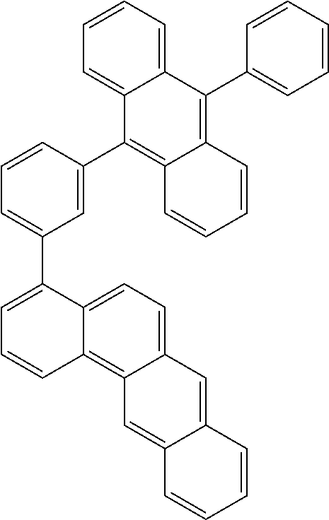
C12=CC=CC=C1C(C1=CC(C3=CC=CC4=C5C(=CC=C34)C=C3C(=C5)C=CC=C3)=CC=C1)=C1C(=C2C2=CC=CC=C2)C=CC=C1
